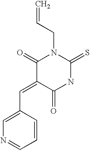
O=C1C(=CC2=CN=CC=C2)C(=O)N(CC=C)C(=S)N1
